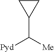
C1CC1C([Me])[Pyd]
